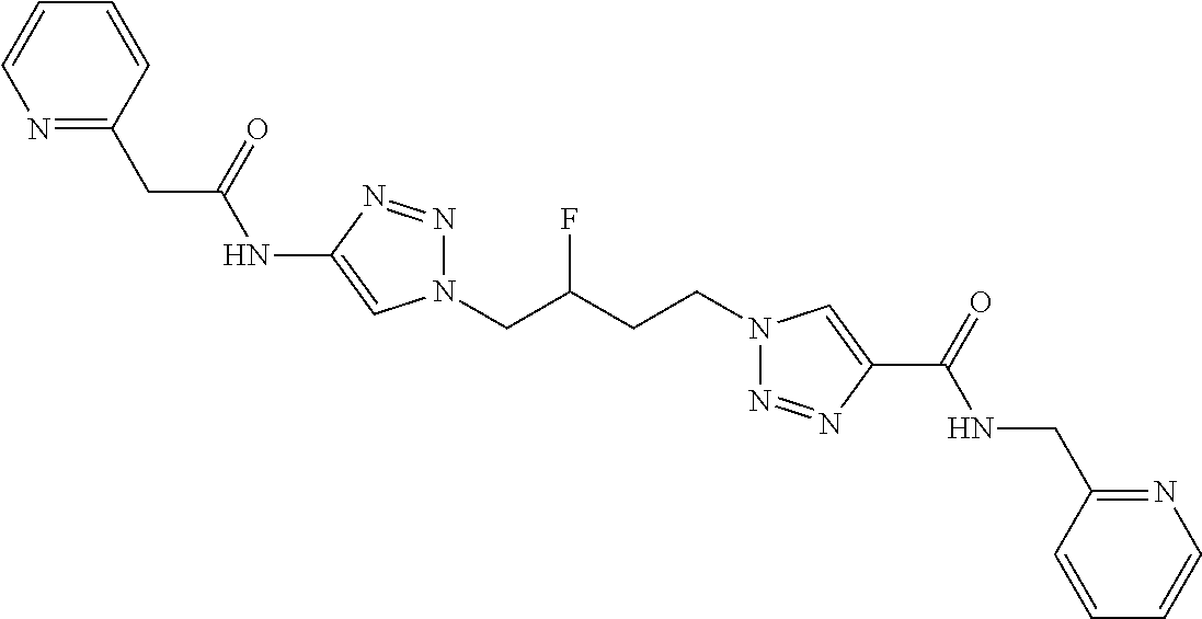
C1(NC(CC2=NC=CC=C2)=O)=CN(CC(CCN2N=NC(C(=O)NCC3=NC=CC=C3)=C2)F)N=N1
